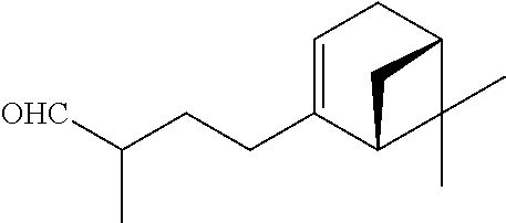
C1=C(CCC([OHC])C)C2C(C)(C)C(C1)C2
